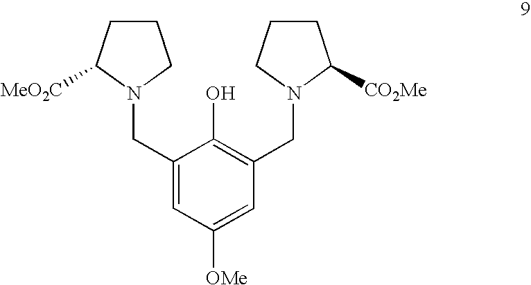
C1(CN2CCCC2[MeO2C])=CC([OMe])=CC(CN2C([CO2Me])CCC2)=C1O
